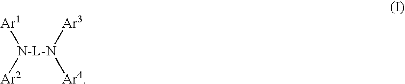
[N-L-N]([Ar3])([Ar4])([Ar1])[Ar2]
